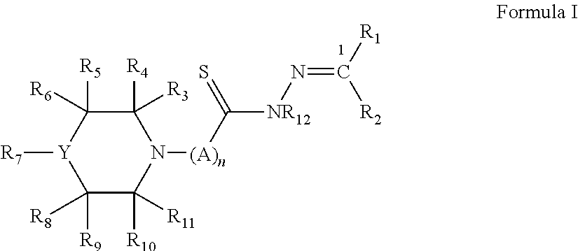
[Y]1([R7])C([R9])([R8])C([R10])([R11])N([(A)n]C([NR12]N=C([R1])[R2])=S)C([R4])([R3])C1([R6])[R5]
